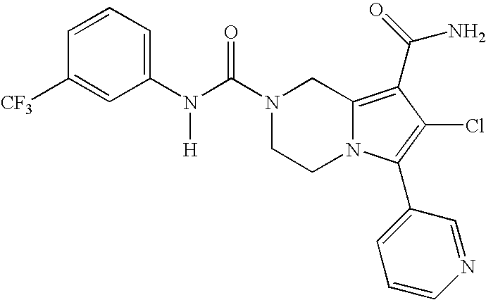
C1=CC([CF3])=CC(N(C(N2CCN3C(=C(C(N)=O)C(Cl)=C3C3=CC=CN=C3)C2)=O)[H])=C1
